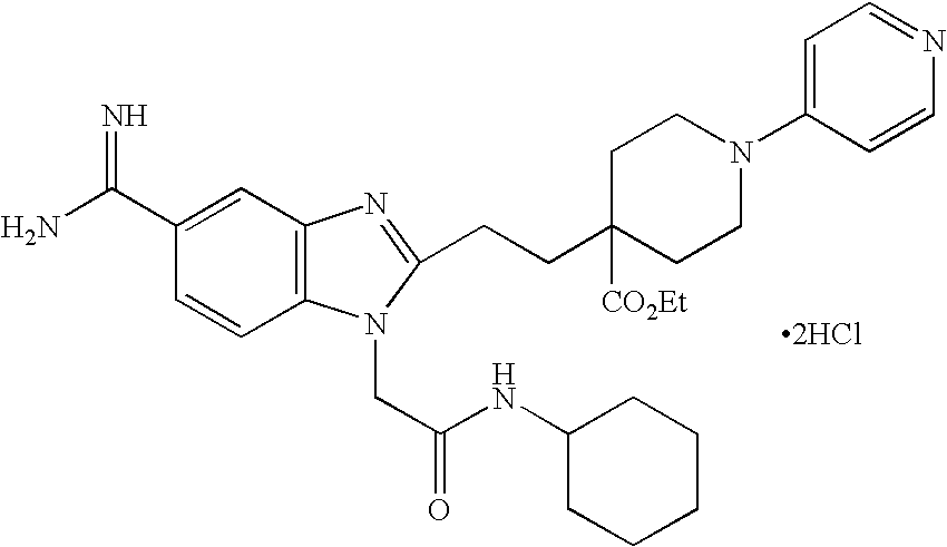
C1=CC(C(N)=N)=CC2=C1N(CC(NC1CCCCC1)=O)C(CCC1([CO2Et])CCN(C3=CC=NC=C3)CC1)=N2.[2HCl]
